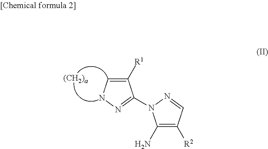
C1([R1])=CNN=C1N1C(N)=C([R2])C=N1
